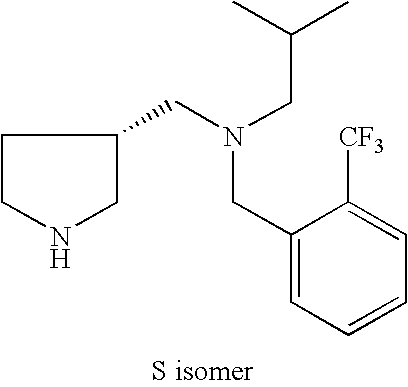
C1(CN(CC(C)C)CC2CCNC2)=CC=CC=C1[CF3]
